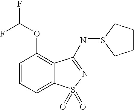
C1=CC=C2C(=C1OC(F)F)C(N=S1CCCC1)=NS2(=O)=O
